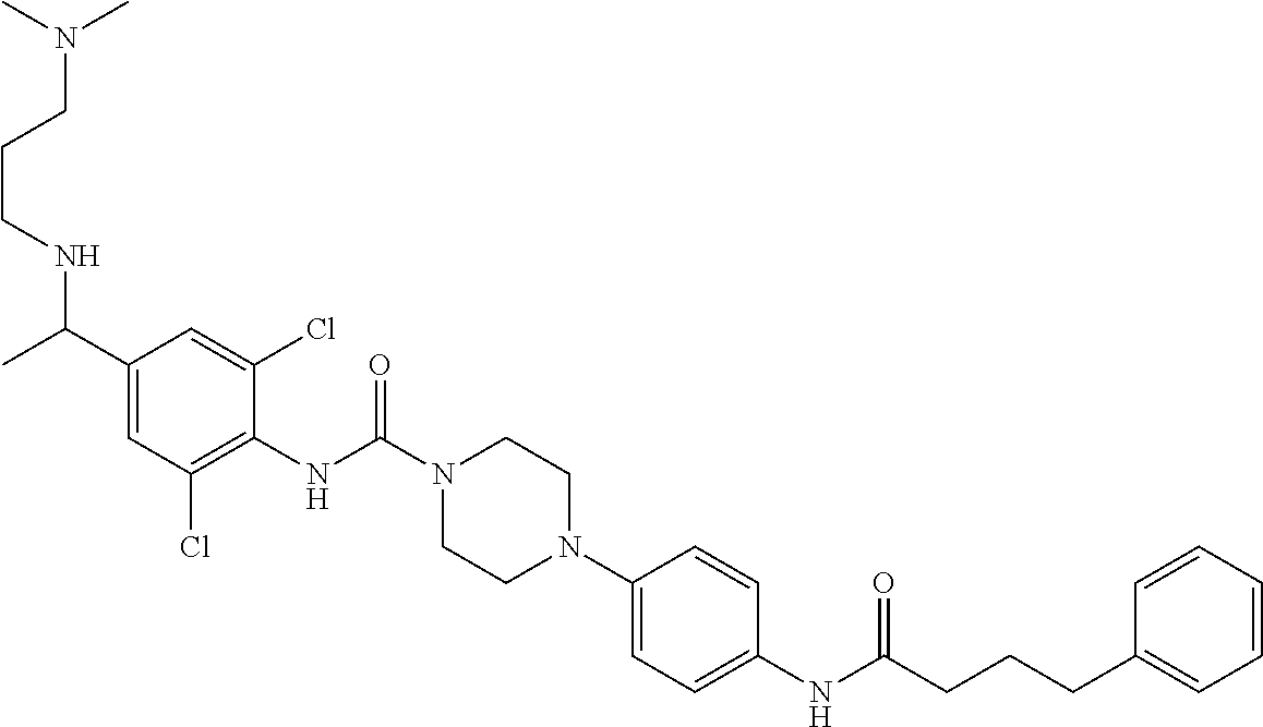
C1(NC(N2CCN(C3=CC=C(NC(CCCC4=CC=CC=C4)=O)C=C3)CC2)=O)=C(Cl)C=C(C(C)NCCCN(C)C)C=C1Cl
